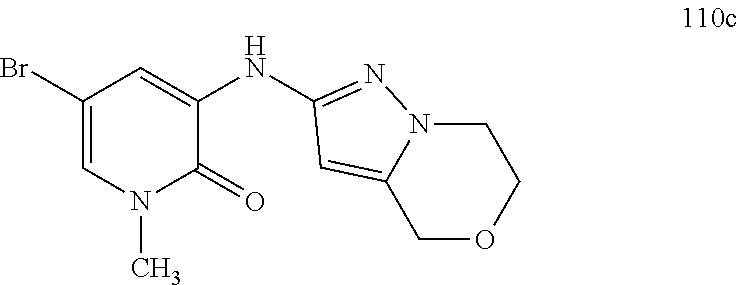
C1OCCN2C1=CC(NC1=CC(Br)=CN(C)C1=O)=N2
